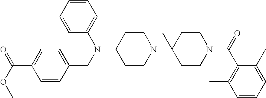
C1CN(C2(C)CCN(C(=O)C3=C(C)C=CC=C3C)CC2)CCC1N(C1=CC=CC=C1)CC1=CC=C(C(OC)=O)C=C1
